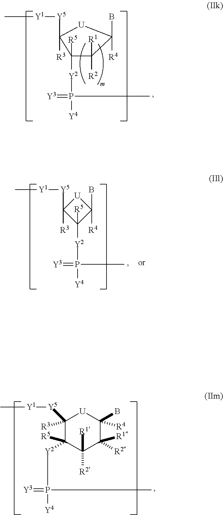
C1([R5])([Y2]P(=[Y3])([Y4])C)C([R1])([R2])C(B)([R4])[U]C1([Y5][Y1]C)[R3].[U]1C([R3])([Y5][Y1]C)C([R5])([Y2]P(=[Y3])([Y4])C)C1(B)[R4].C1([R3])([Y5][Y1]C)C([Y2]P(=[Y3])([Y4])C)([R5])C([R1])([R2])C([R2])([R1])C(B)([R4])[U]1
